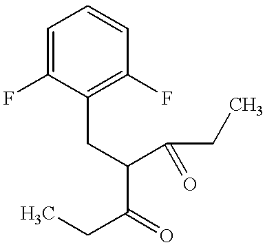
C1=C(F)C(CC(C(=O)CC)C(CC)=O)=C(F)C=C1
